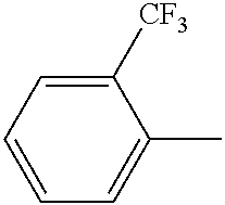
C1=CC=C(C)C([CF3])=C1
